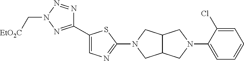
C1(N2CC3C(C2)CN(C2=CC=CC=C2Cl)C3)=NC=C(C2=NN(C[EtO2C])N=N2)S1
